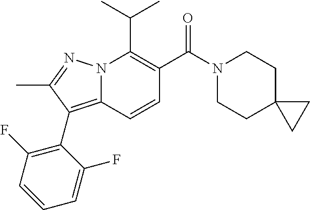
CC(C)C1=C(C(N2CCC3(CC2)CC3)=O)C=CC2=C(C3=C(F)C=CC=C3F)C(C)=NN12
